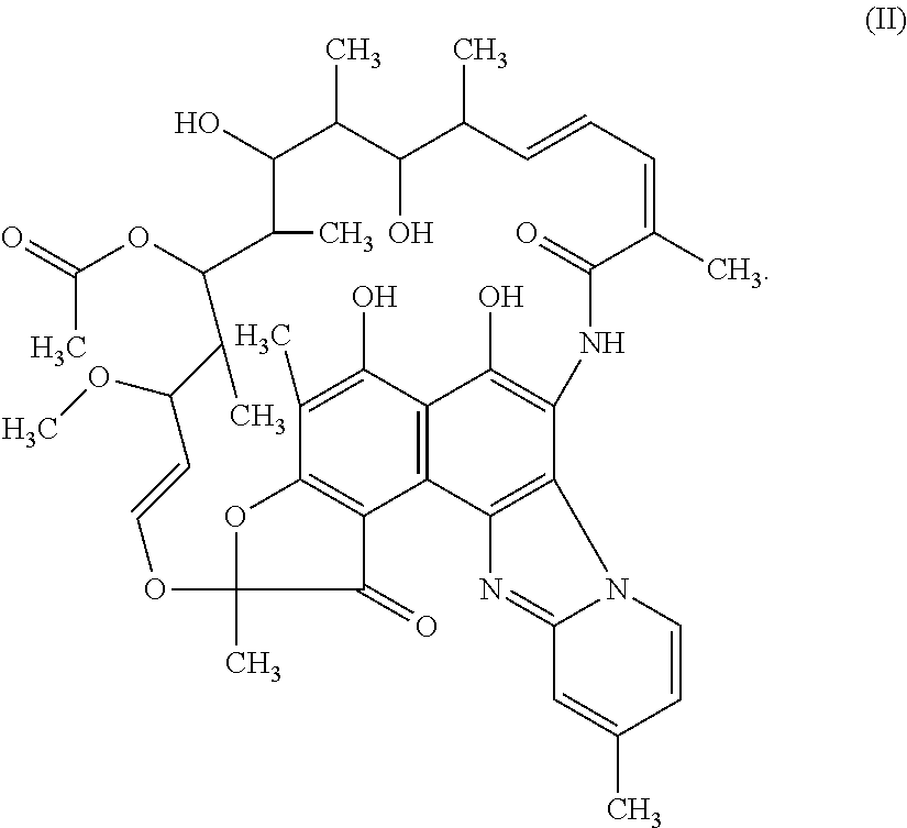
C12=NC3=C(N1C=CC(C)=C2)C1=C(O)C2=C3C3=C(C(C)=C2O)OC(C)(C3=O)OC=CC(OC)C(C)C(OC(=O)C)C(C)C(O)C(C)C(O)C(C)C=CC=C(C)C(=O)N1
